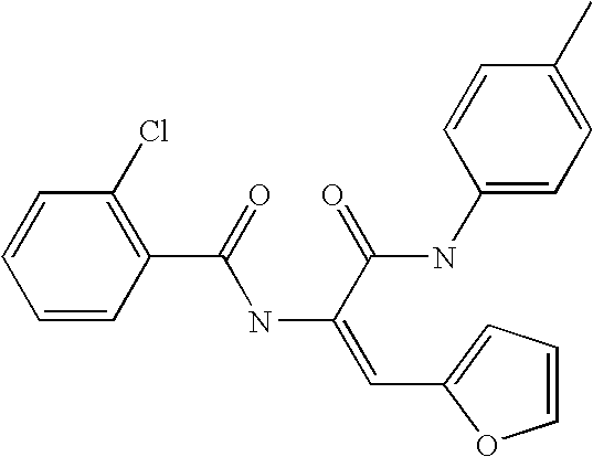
C1=CC(C(=O)NC(=CC2=CC=CO2)C(=O)NC2=CC=C(C)C=C2)=C(Cl)C=C1
